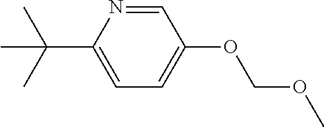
C1=NC(C(C)(C)C)=CC=C1OCOC
